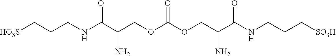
[HO3S]CCCNC(C(COC(OCC(C(NCCC[SO3H])=O)N)=O)N)=O
